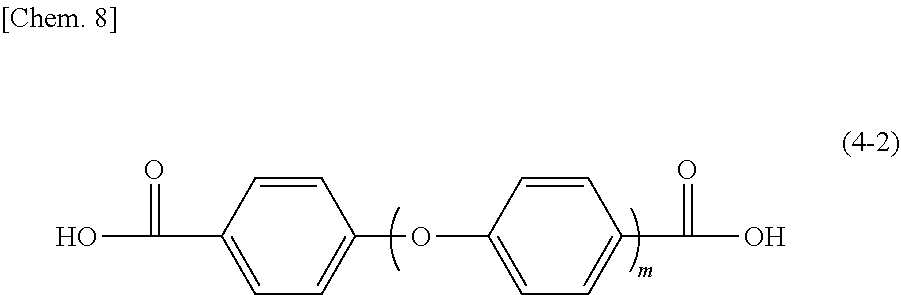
C1(C(O)=O)=CC=C(OC2=CC=C(C(O)=O)C=C2)C=C1
